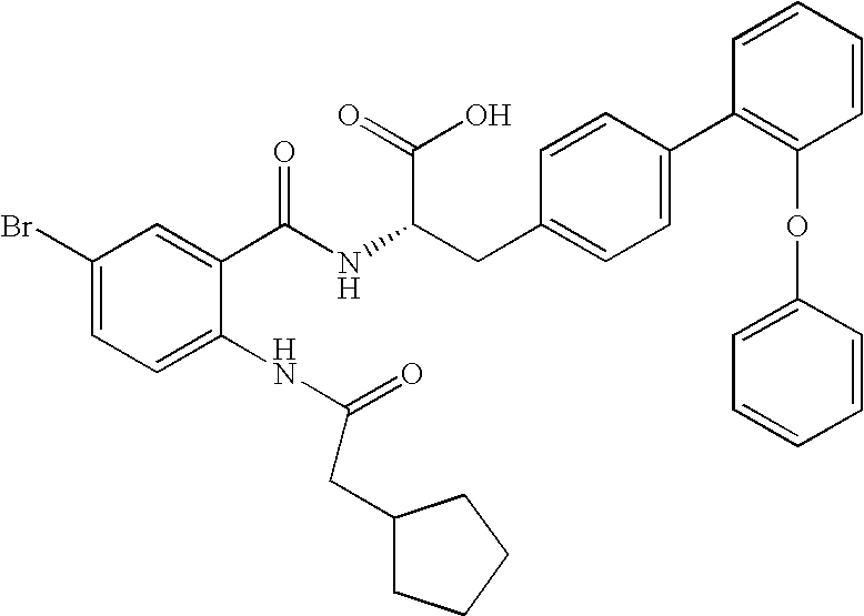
C1(Br)=CC=C(NC(=O)CC2CCCC2)C(C(NC(CC2=CC=C(C3=C(OC4=CC=CC=C4)C=CC=C3)C=C2)C(=O)O)=O)=C1
